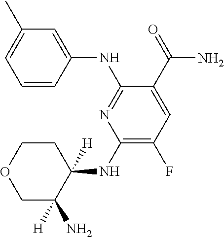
C1=CC(NC2=NC(NC3([H])C(N)([H])COCC3)=C(F)C=C2C(=O)N)=CC(C)=C1
